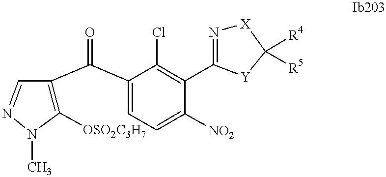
C1([OSO2C3H7])=C(C(C2=CC=C([NO2])C(C3=N[X]C([R4])([R5])[Y]3)=C2Cl)=O)C=NN1C
